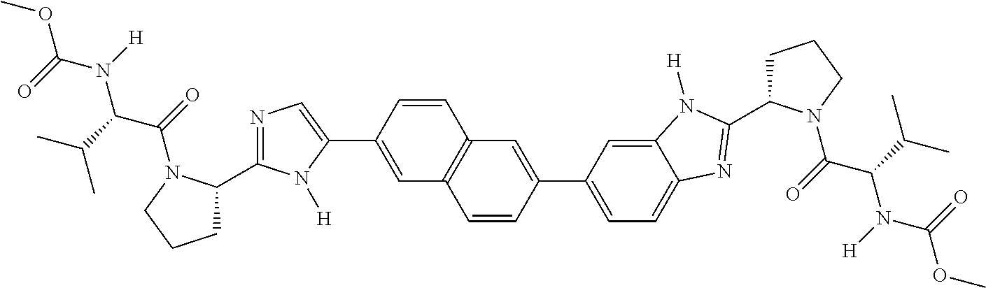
COC(N([H])C(C(C)C)C(=O)N1C(C2=NC=C(C3=CC4=C(C=C3)C=C(C3=CC=C5C(=C3)N([H])C(C3CCCN3C(C(N([H])C(=O)OC)C(C)C)=O)=N5)C=C4)N2[H])CCC1)=O
